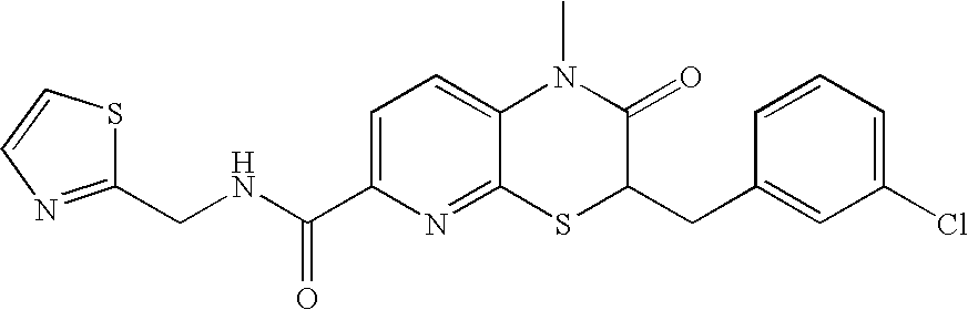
C1=C(C(NCC2=NC=CS2)=O)N=C2C(=C1)N(C)C(=O)C(CC1=CC(Cl)=CC=C1)S2
